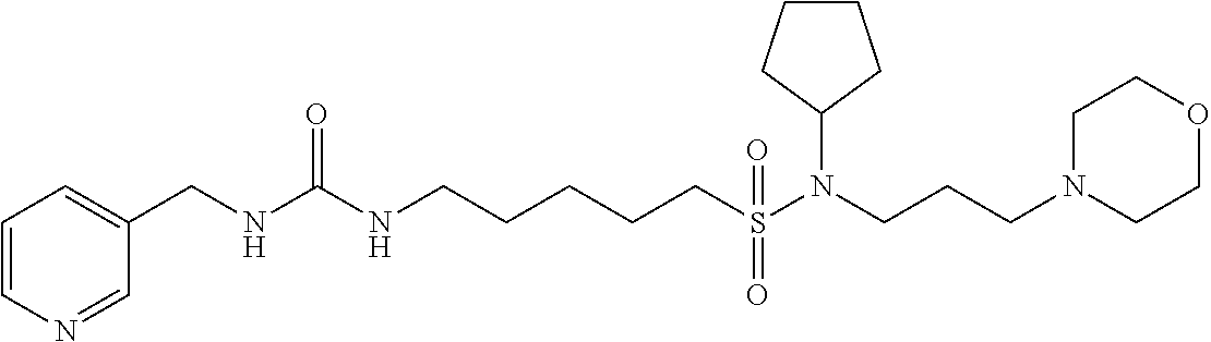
C1(CNC(NCCCCCS(N(CCCN2CCOCC2)C2CCCC2)(=O)=O)=O)=CC=CN=C1
